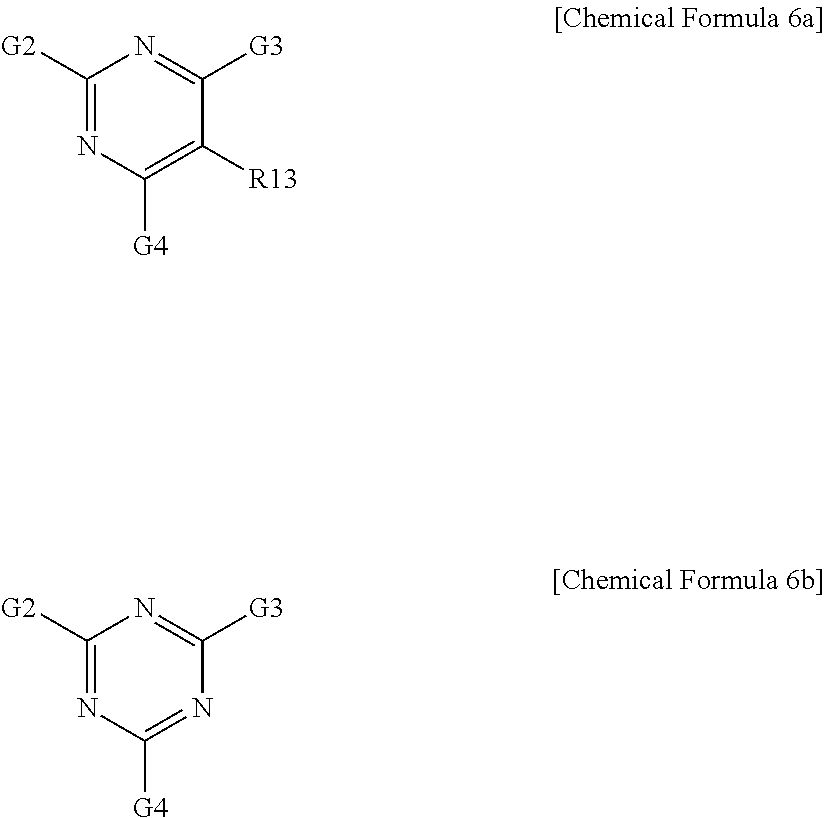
C1([G2])=NC([G4])=C([R13])C([G3])=N1.C1([G2])=NC([G4])=NC([G3])=N1
